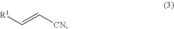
[CN]C=C[R1]
